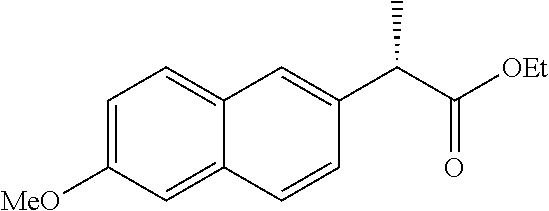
C1=C([MeO])C=C2C(=C1)C=C(C(C(=O)[OEt])C)C=C2
